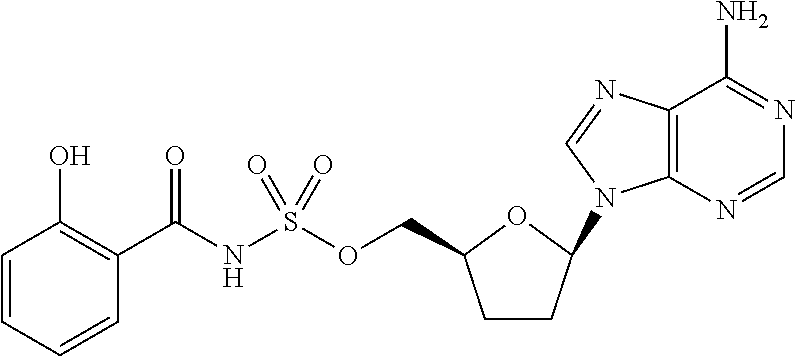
C12=C(N=CN=C1N)N(C1CCC(COS(NC(C3=C(O)C=CC=C3)=O)(=O)=O)O1)C=N2
